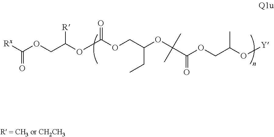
C(C(OC(OCC(OC(C(OCC(C)O[Y])=O)(C)C)CC)=O)[R])OC([Rx])=O
